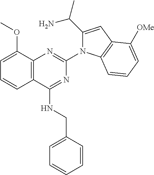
C12=C(C(NCC3=CC=CC=C3)=NC(N3C(C(N)C)=CC4=C3C=CC=C4[OMe])=N1)C=CC=C2OC
